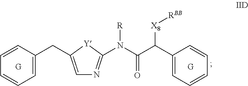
C1=C(CC2=CC=CC=C2)[Y]C(N(C(C(C2=CC=CC=C2)[X8][RBB])=O)[R])=N1
